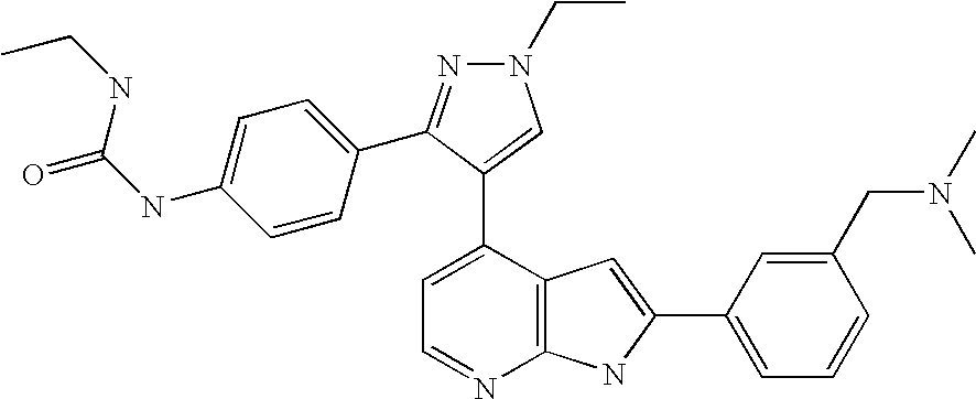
C1=C(C2=CN(CC)N=C2C2=CC=C(NC(NCC)=O)C=C2)C2=C(N=C1)NC(C1=CC=CC(CN(C)C)=C1)=C2
